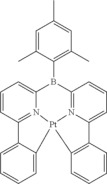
C12=CC=CC=C1[Pt]13N4=C2C=CC=C4B(C2=C(C)C=C(C)C=C2C)C2=N1C(=CC=C2)C1=C3C=CC=C1
